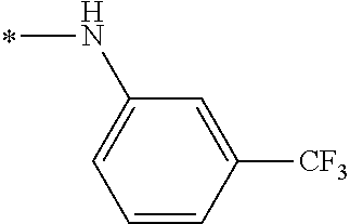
N(C1=CC=CC([CF3])=C1)C
